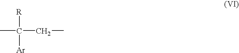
[R]C([Ar])(C)CC
